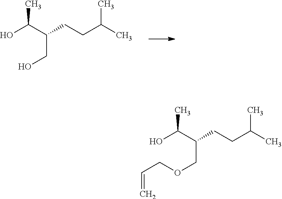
OC(C(CO)CCC(C)C)C.OC(C(COCC=C)CCC(C)C)C
